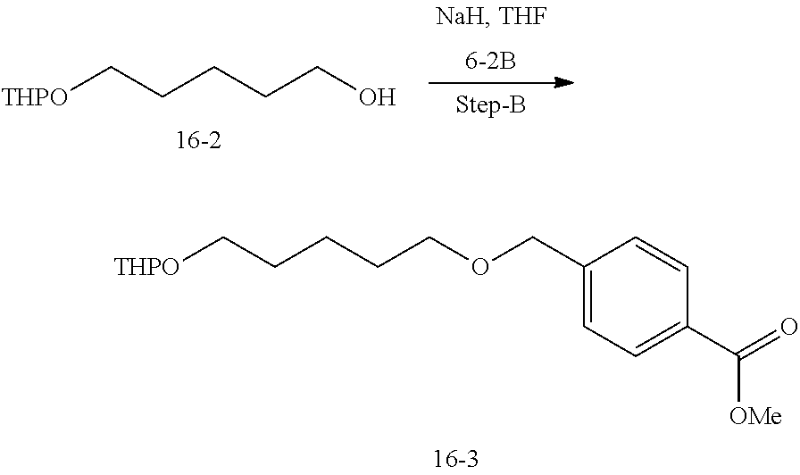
[THPO]CCCCCO.[THPO]CCCCCOCC1=CC=C(C(=O)[OMe])C=C1
